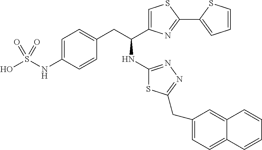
C1=C(NS(O)(=O)=O)C=CC(CC(C2=CSC(C3=CC=CS3)=N2)NC2=NN=C(CC3=CC=C4C(=C3)C=CC=C4)S2)=C1
